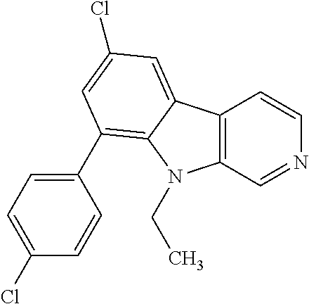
C12=C(C=NC=C1)N(CC)C1=C(C3=CC=C(Cl)C=C3)C=C(Cl)C=C21
